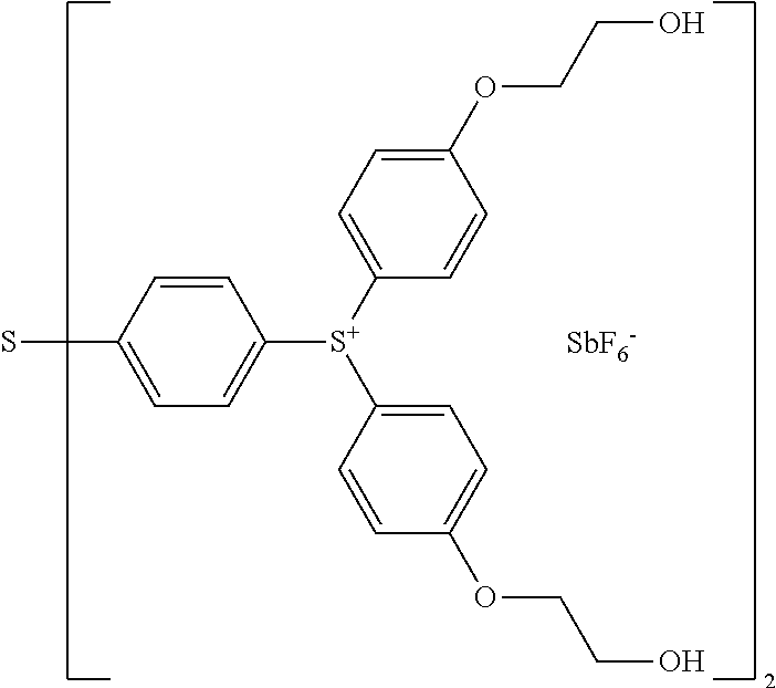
C1=CC(S)=CC=C1[S+](C1=CC=C(OCCO)C=C1)C1=CC=C(OCCO)C=C1.[SbF6-]
